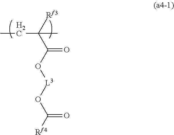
CCC(C(O[L3]OC([Rf4])=O)=O)(C)[Rf3]
